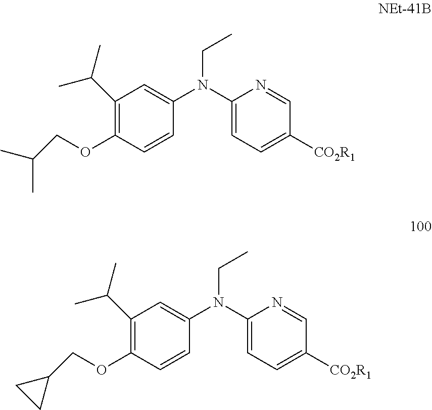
C1(C(C)C)=C(OCC(C)C)C=CC(N(C2=CC=C([CO2R1])C=N2)CC)=C1.C1(C(C)C)=C(OCC2CC2)C=CC(N(C2=CC=C([CO2R1])C=N2)CC)=C1
